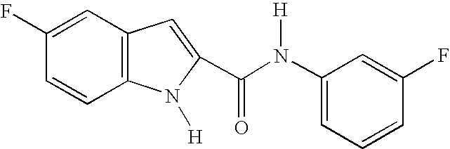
C1=C(F)C=CC2=C1C=C(C(N(C1=CC=CC(F)=C1)[H])=O)N2[H]
